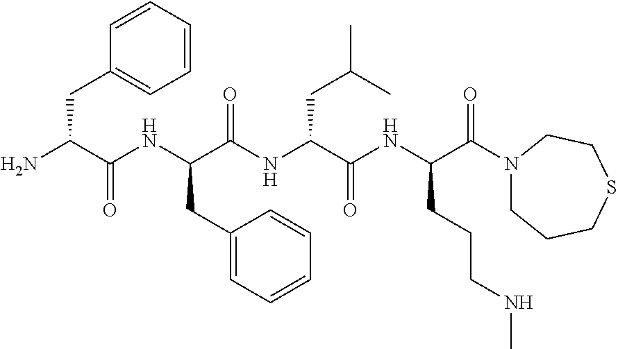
NC(C(NC(C(NC(C(NC(C(=O)N1CCCSCC1)CCCNC)=O)CC(C)C)=O)CC1=CC=CC=C1)=O)CC1=CC=CC=C1
